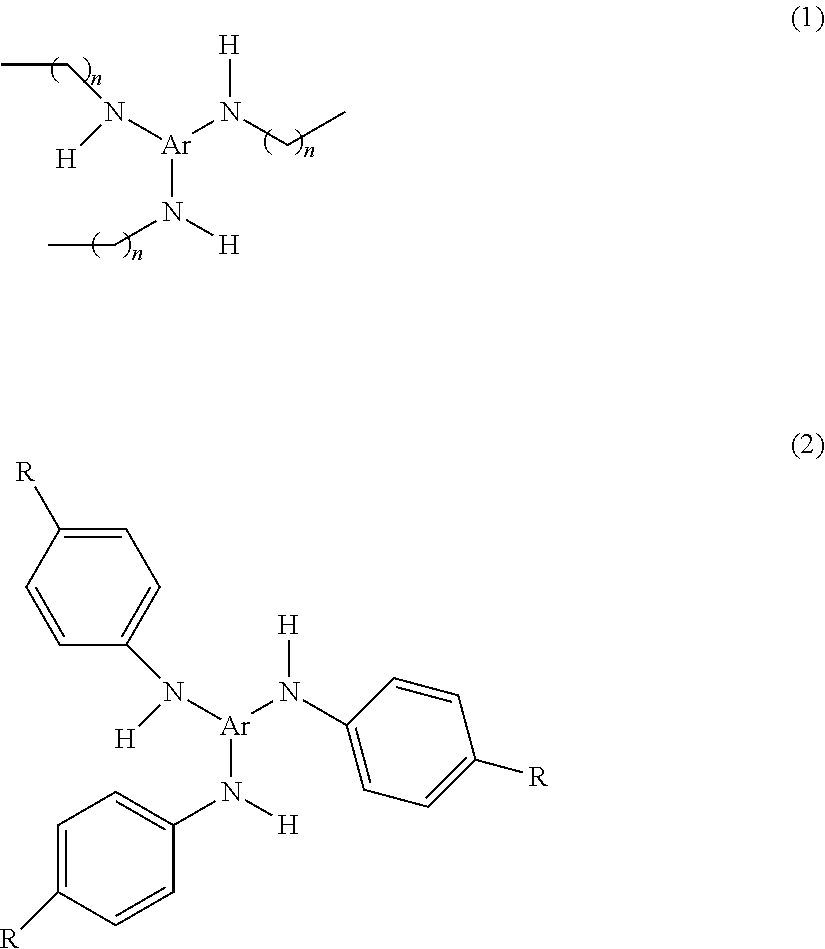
[H]N([Ar](N(CC)[H])N([H])CC)CC.[H]N([Ar](N(C1=CC=C([R])C=C1)[H])N([H])C1=CC=C([R])C=C1)C1=CC=C([R])C=C1
